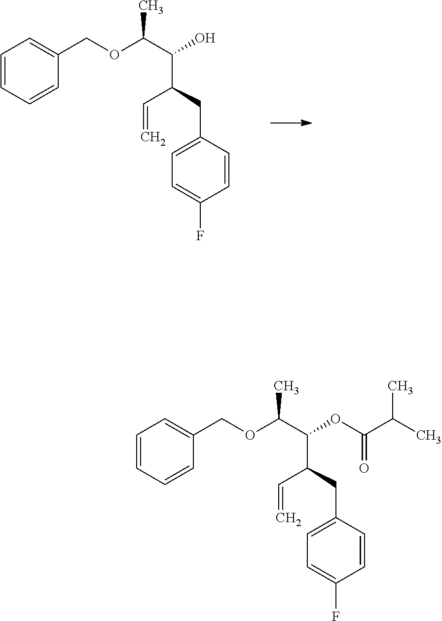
C1=CC=CC(COC(C)C(C(C=C)CC2=CC=C(F)C=C2)O)=C1.C1=CC=CC(COC(C)C(C(C=C)CC2=CC=C(F)C=C2)OC(=O)C(C)C)=C1
